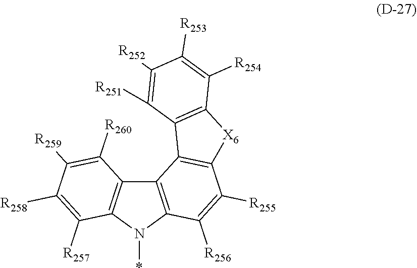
C12=C(N(*)C3=C1C1=C(C([R255])=C3[R256])[X6]C3=C1C([R251])=C([R252])C([R253])=C3[R254])C([R257])=C([R258])C([R259])=C2[R260]
